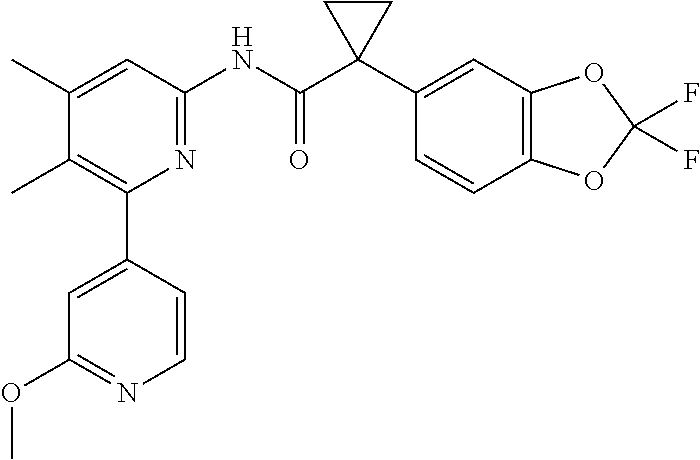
CC1=CC(NC(C2(C3=CC4=C(C=C3)OC(F)(F)O4)CC2)=O)=NC(C2=CC(OC)=NC=C2)=C1C
